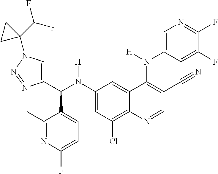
C1(N(C(C2=CN(C3(C(F)F)CC3)N=N2)C2=CC=C(F)N=C2C)[H])=CC(Cl)=C2C(=C1)C(N(C1=CN=C(F)C(F)=C1)[H])=C(C#N)C=N2
